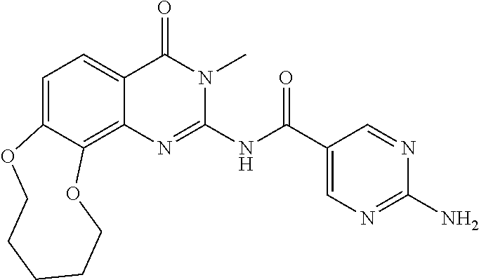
C1=C2C(=C3C(=C1)C(=O)N(C)C(NC(=O)C1=CN=C(N)N=C1)=N3)OCCCCCO2
